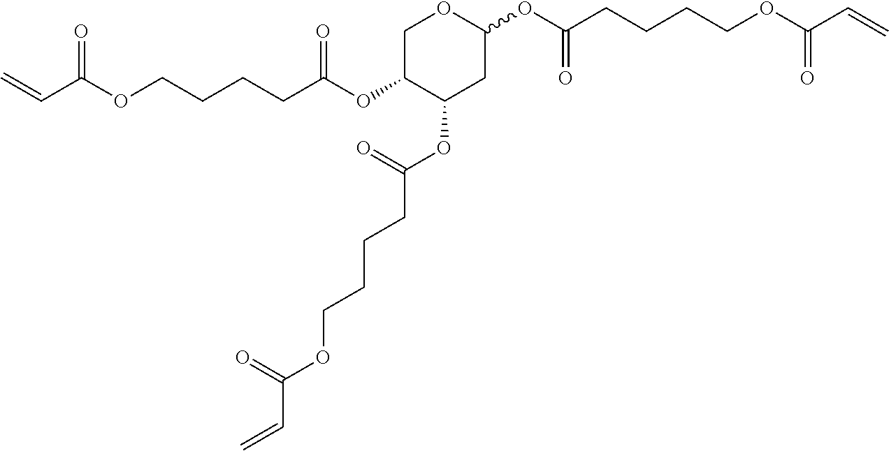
C(CCCCOC(C=C)=O)(OC1C(OC(CCCCOC(C=C)=O)=O)CC(OC(CCCCOC(C=C)=O)=O)OC1)=O
